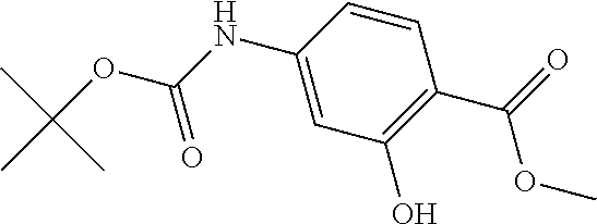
N(C1=CC(O)=C(C(=O)OC)C=C1)C(OC(C)(C)C)=O
